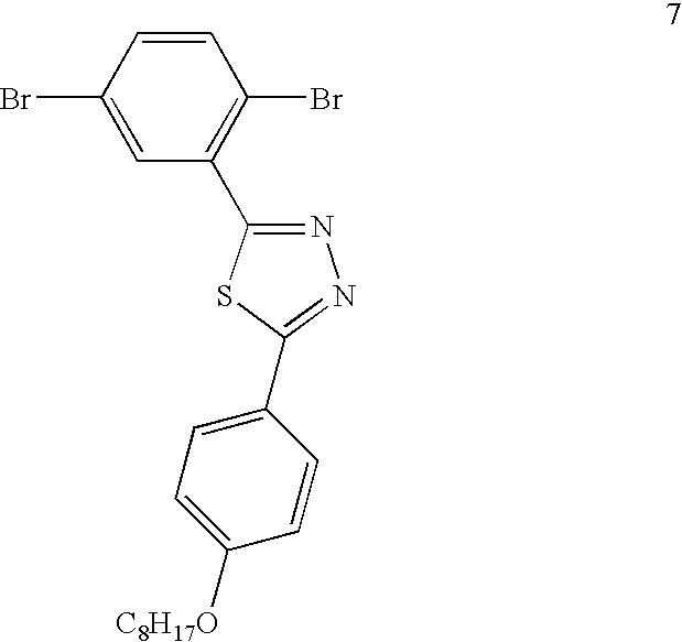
C1=CC(Br)=CC(C2=NN=C(C3=CC=C([C8H17O])C=C3)S2)=C1Br
